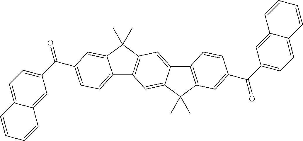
O=C(C1=CC=C2C(=C1)C=CC=C2)C1=CC=C2C3=C(C(C)(C)C2=C1)C=C1C(=C3)C(C)(C)C2=C1C=CC(C(C1=CC=C3C(=C1)C=CC=C3)=O)=C2
